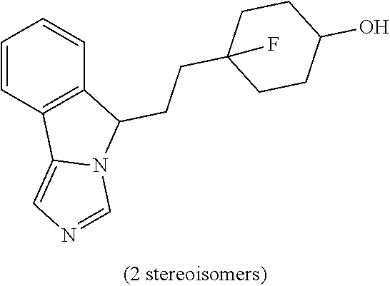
C1=CC2=C(C=C1)C(CCC1(F)CCC(O)CC1)N1C2=CN=C1
